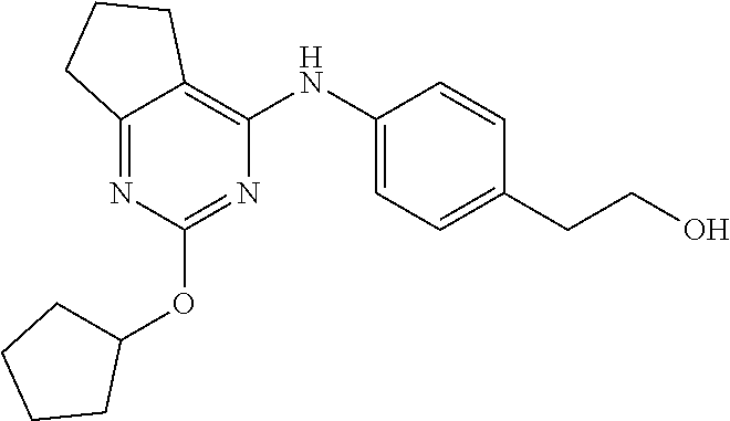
C12=NC(OC3CCCC3)=NC(NC3=CC=C(CCO)C=C3)=C1CCC2
